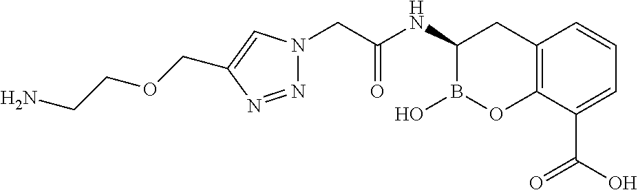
C12=C(C(C(O)=O)=CC=C1)OB(O)C(NC(CN1N=NC(COCCN)=C1)=O)C2
